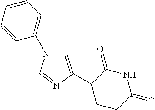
C1=C(C2CCC(=O)NC2=O)N=CN1C1=CC=CC=C1
